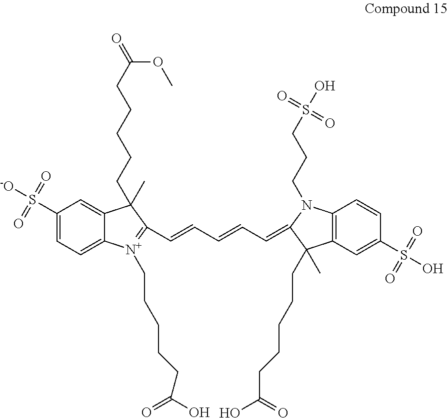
C1(S(=O)(=O)[-O])=CC=C2C(=C1)C(C)(CCCCCC(=O)OC)C(C=CC=CC=C1N(CCCS(=O)(=O)O)C3=C(C=C(S(=O)(=O)O)C=C3)C1(C)CCCCCC(=O)O)=[N+]2CCCCCC(=O)O
